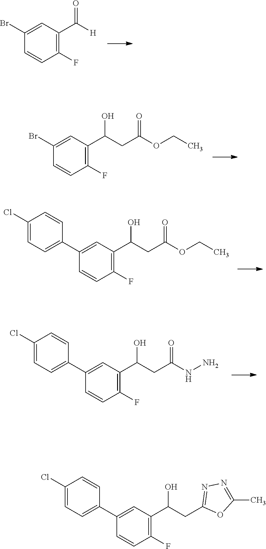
C1(Br)=CC(C([H])=O)=C(F)C=C1.C1(Br)=CC(C(CC(OCC)=O)O)=C(F)C=C1.C1(C2=CC=C(Cl)C=C2)=CC(C(CC(OCC)=O)O)=C(F)C=C1.C1(C2=CC=C(Cl)C=C2)=CC(C(CC(NN)=O)O)=C(F)C=C1.C1(C2=CC=C(Cl)C=C2)=CC(C(CC2=NN=C(C)O2)O)=C(F)C=C1
